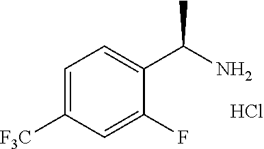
C1=C([F3C])C=C(F)C(C(N)C)=C1.Cl
